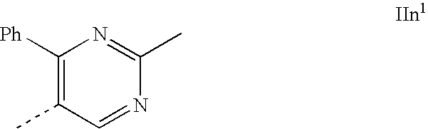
C1([Ph])=C(C)C=NC(C)=N1
